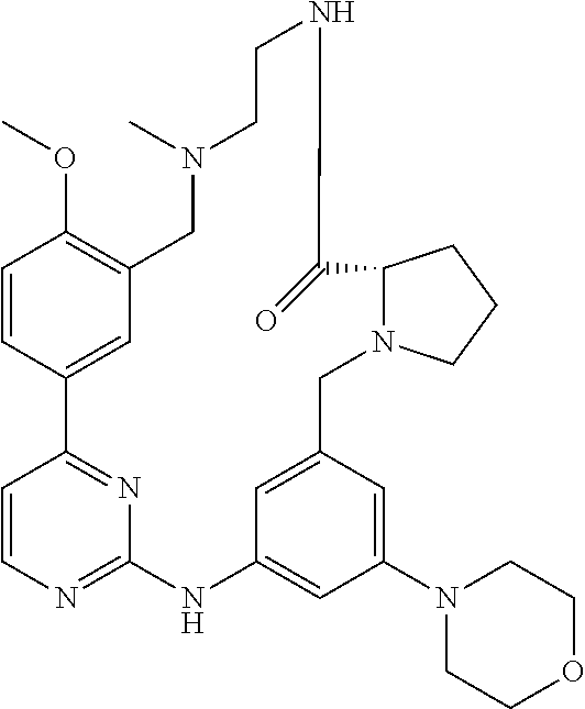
C1=CC2=CC(=C1OC)CN(C)CCNC(=O)C1N(CC3=CC(=CC(N4CCOCC4)=C3)NC3=NC=CC2=N3)CCC1
